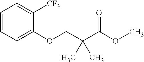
C1(OCC(C(OC)=O)(C)C)=CC=CC=C1[CF3]
